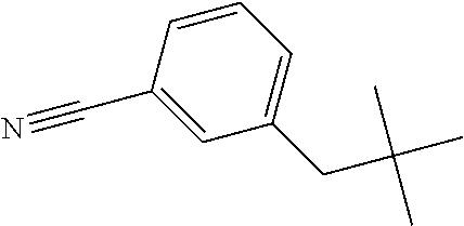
C1(C#N)=CC(CC(C)(C)C)=CC=C1
